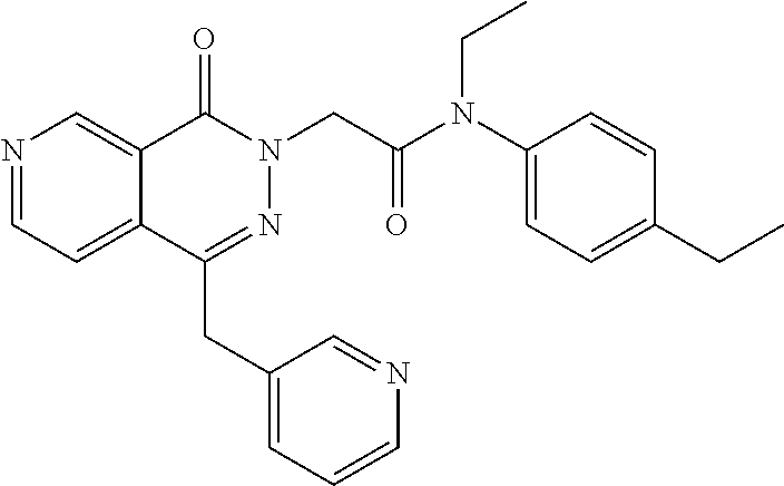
N1=CC=C2C(=C1)C(=O)N(CC(=O)N(C1=CC=C(CC)C=C1)CC)N=C2CC1=CC=CN=C1
